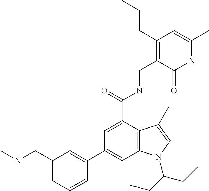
N1C(C)=CC(CCC)=C(CNC(C2=CC(C3=CC(CN(C)C)=CC=C3)=CC3=C2C(C)=CN3C(CC)CC)=O)C1=O
